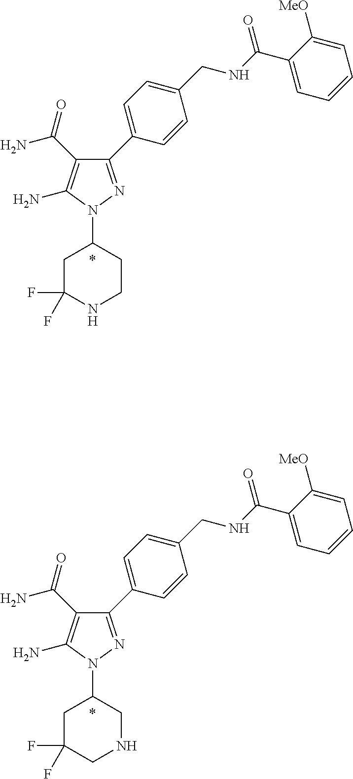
N1(C2CC(F)(F)CNC2)N=C(C2=CC=C(CNC(C3=CC=CC=C3[MeO])=O)C=C2)C(C(N)=O)=C1N.N1(C2CC(F)(F)NCC2)N=C(C2=CC=C(CNC(C3=CC=CC=C3[MeO])=O)C=C2)C(C(N)=O)=C1N
